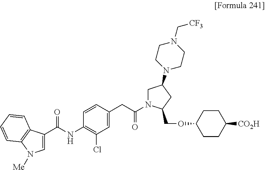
C1(NC(C2=CN([Me])C3=C2C=CC=C3)=O)=C(Cl)C=C(CC(N2CC(N3CCN(C[CF3])CC3)CC2COC2CCC([CO2H])CC2)=O)C=C1
